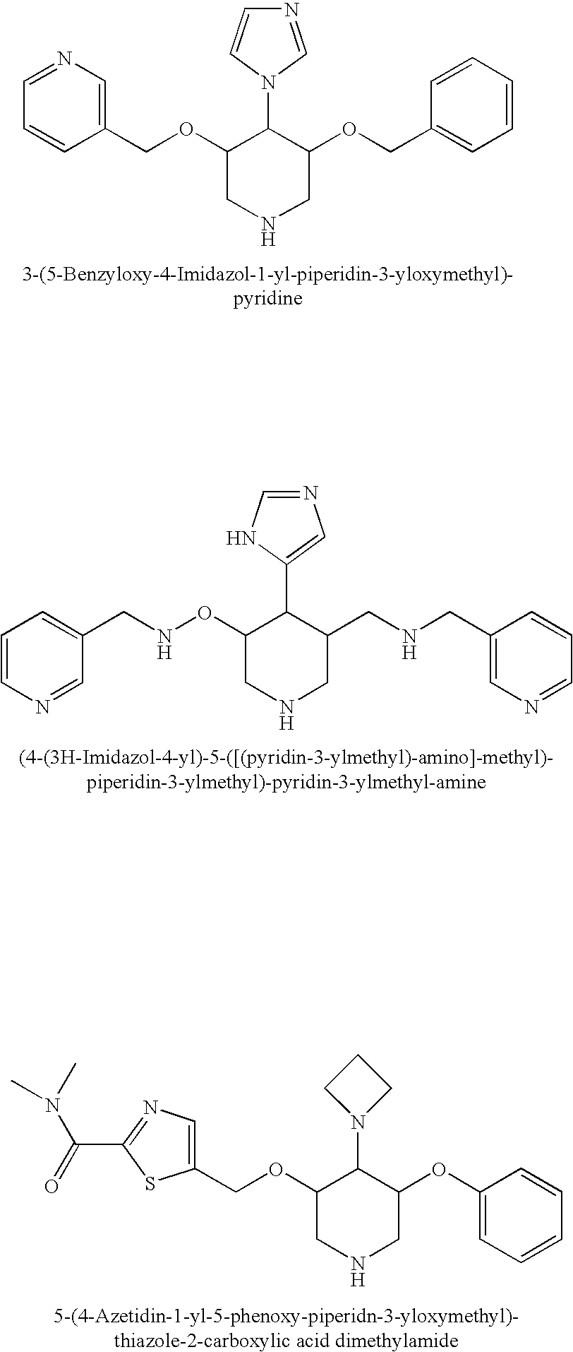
C1(N2C=NC=C2)C(OCC2=CN=CC=C2)CNCC1OCC1=CC=CC=C1.C1(C2=CN=CN2)C(ONCC2=CC=CN=C2)CNCC1CNCC1=CN=CC=C1.C1(N2CCC2)C(OCC2=CN=C(C(=O)N(C)C)S2)CNCC1OC1=CC=CC=C1
